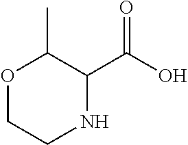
O1CCNC(C(O)=O)C1C
